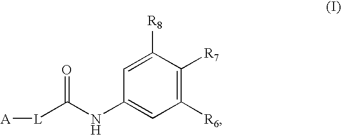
C1([R7])=C([R6])C=C(NC([L][A])=O)C=C1[R8]
